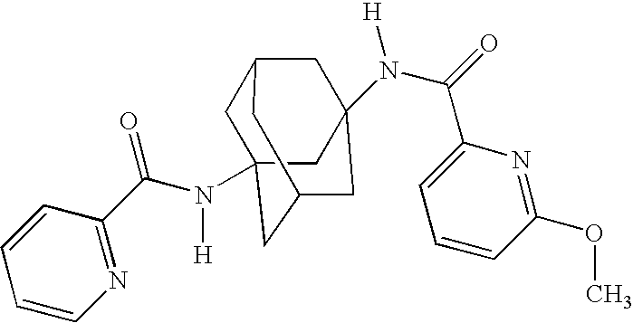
C1C2(N([H])C(C3=NC=CC=C3)=O)CC3CC(N(C(=O)C4=CC=CC(OC)=N4)[H])(CC1C3)C2
